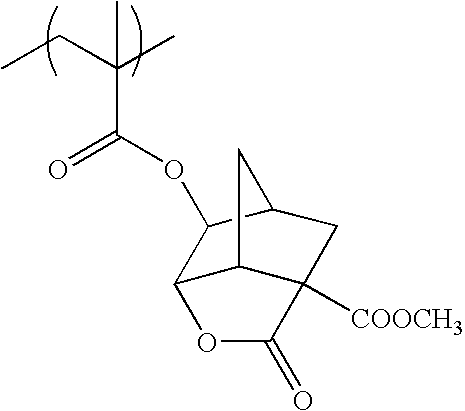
CCC(C)(C)C(OC1C2C3C([COOCH3])(CC1C3)C(=O)O2)=O
